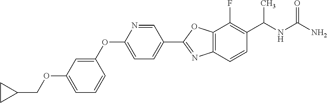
O(C1=CC=CC(OC2=CC=C(C3=NC4=C(O3)C(F)=C(C(NC(N)=O)C)C=C4)C=N2)=C1)CC1CC1
